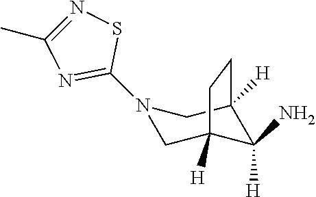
N1(C2=NC(C)=NS2)CC2([H])C(N)([H])C([H])(C1)CC2
